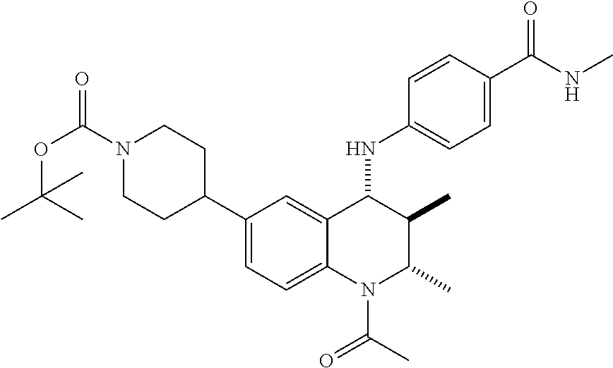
C1(C2CCN(C(OC(C)(C)C)=O)CC2)=CC=C2C(=C1)C(NC1=CC=C(C(NC)=O)C=C1)C(C)C(C)N2C(C)=O
